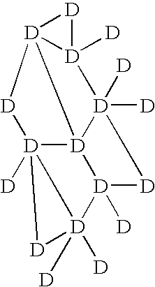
[D]123([D])[D]45[D]([D])([D])([D][D]4([D])[D]1([D])([D])[D]2)[D]1([D])[D][D]51[D]3
